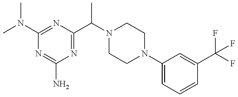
CN(C)C1=NC(C(C)N2CCN(C3=CC=CC(C(F)(F)F)=C3)CC2)=NC(N)=N1
